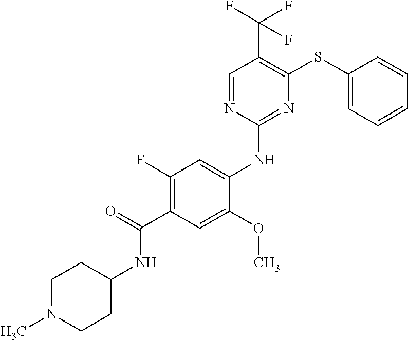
C1(F)=C(C(=O)NC2CCN(C)CC2)C=C(OC)C(NC2=NC(SC3=CC=CC=C3)=C(C(F)(F)F)C=N2)=C1
